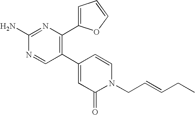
C1(C2=C(C3=CC=CO3)N=C(N)N=C2)=CC(=O)N(CC=CCC)C=C1
